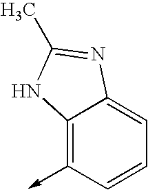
C12=C(->C)C=CC=C1N=C(C)N2
